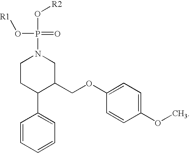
C1CC(C2=CC=CC=C2)C(COC2=CC=C(OC)C=C2)CN1P(=O)(O[R1])O[R2]
